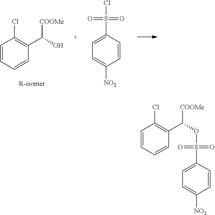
C1=CC=CC(C(O)[COOMe])=C1Cl.C1=CC(S(Cl)(=O)=O)=CC=C1[NO2].C1=CC(S(OC([COOMe])C2=C(Cl)C=CC=C2)(=O)=O)=CC=C1[NO2]
